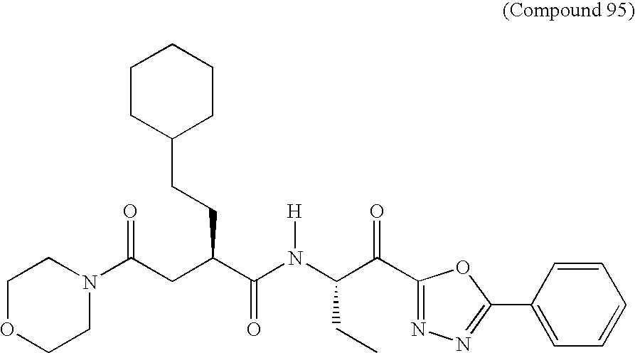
C1OCCN(C(CC(C(=O)N(C(CC)C(=O)C2=NN=C(C3=CC=CC=C3)O2)[H])CCC2CCCCC2)=O)C1
